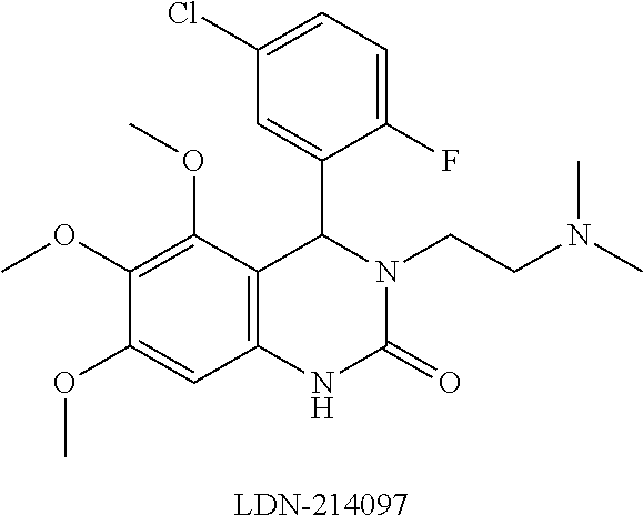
C12=C(C(OC)=C(OC)C(OC)=C1)C(C1=CC(Cl)=CC=C1F)N(CCN(C)C)C(=O)N2
